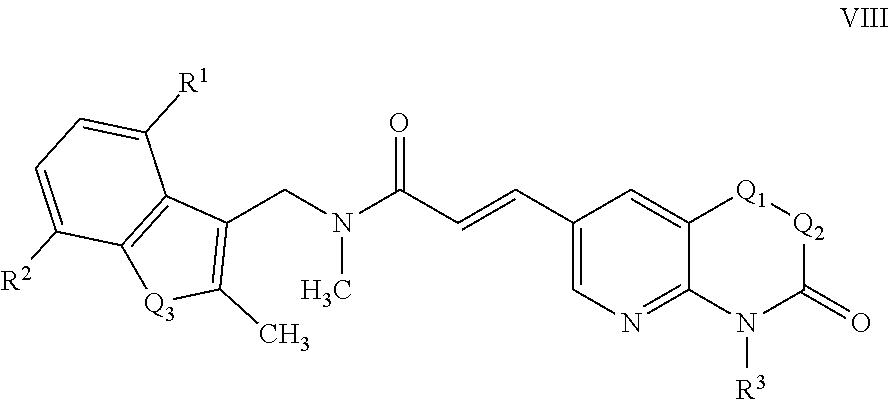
N(C)(CC1=C(C)[Q3]C2=C1C([R1])=CC=C2[R2])C(C=CC1=CN=C2N([R3])C(=O)[Q2][Q1]C2=C1)=O
